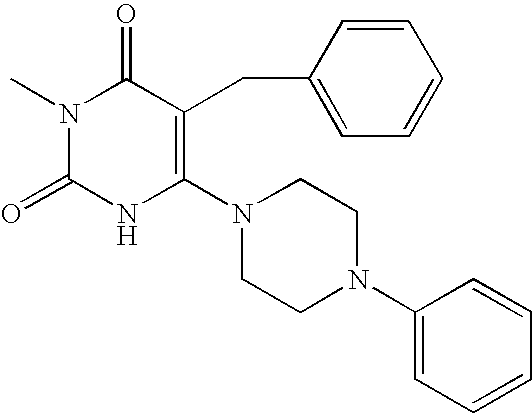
N1(C)C(=O)NC(N2CCN(C3=CC=CC=C3)CC2)=C(CC2=CC=CC=C2)C1=O
